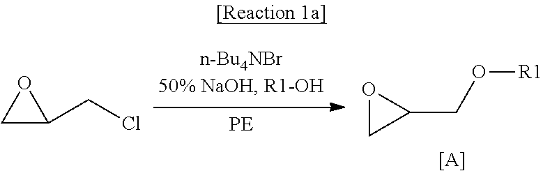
C1C(CCl)O1.O1CC1CO[R1].[[A]]
